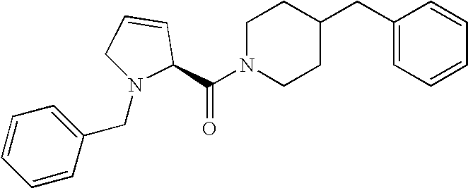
C(N1CCC(CC2=CC=CC=C2)CC1)(=O)C1C=CCN1CC1=CC=CC=C1
